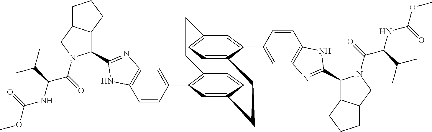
C12=C(C3=CC4=C(C=C3)NC(C3C5C(CN3C(C(NC(=O)OC)C(C)C)=O)CCC5)=N4)C=C(C=C1)CCC1=CC=C(C=C1C1=CC3=C(C=C1)NC(C1C4C(CN1C(C(NC(=O)OC)C(C)C)=O)CCC4)=N3)CC2
